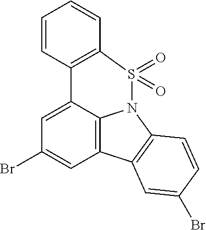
C1=C2C3=C(C=C1Br)C1=C(N3S(=O)(=O)C3=C2C=CC=C3)C=CC(Br)=C1
